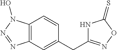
C12=C(C=C(CC3=NOC(=S)N3)C=C1)N=NN2O
